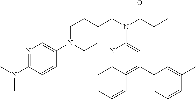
C1N(C2=CN=C(N(C)C)C=C2)CCC(CN(C(C(C)C)=O)C2=CC(C3=CC=CC(C)=C3)=C3C(=N2)C=CC=C3)C1
